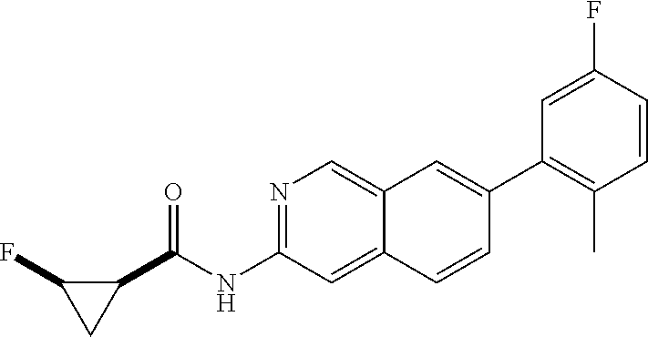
N1=C(NC(=O)C2C(F)C2)C=C2C(=C1)C=C(C1=C(C)C=CC(F)=C1)C=C2
